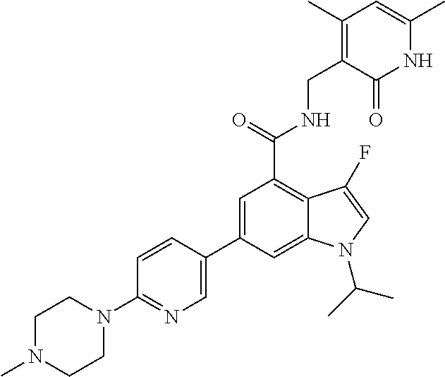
C1(C2=CC(C(NCC3=C(C)C=C(C)NC3=O)=O)=C3C(=C2)N(C(C)C)C=C3F)=CN=C(N2CCN(C)CC2)C=C1
